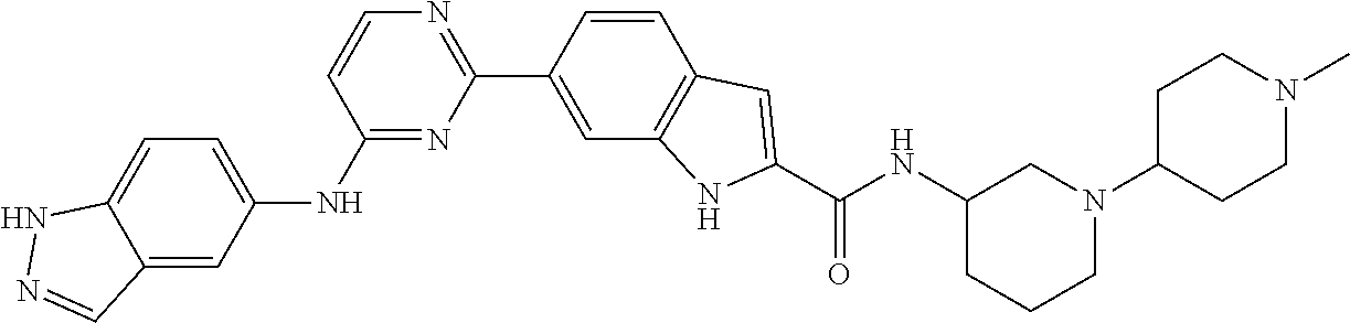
C12=CC=C(NC3=NC(C4=CC5=C(C=C4)C=C(C(NC4CN(C6CCN(C)CC6)CCC4)=O)N5)=NC=C3)C=C1C=NN2
